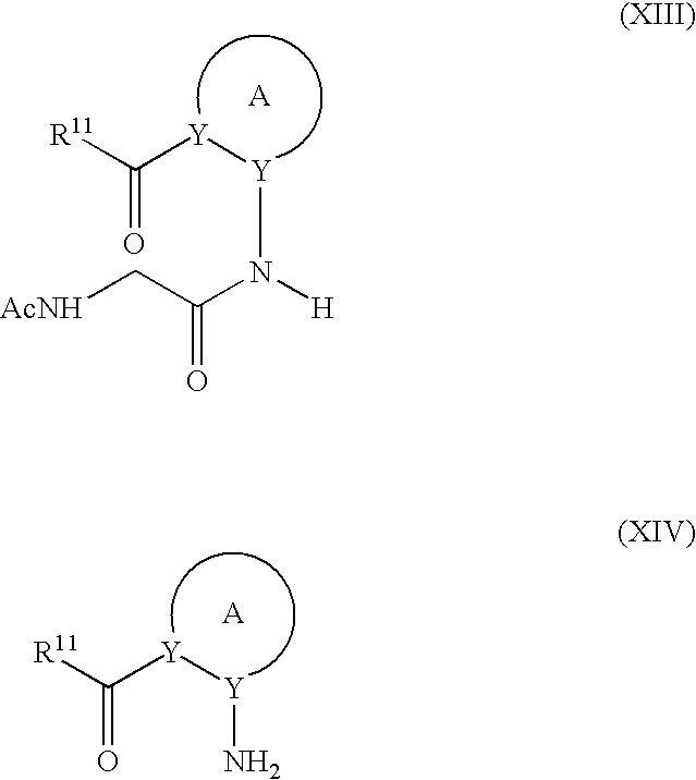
C([R11])([Y][Y]N(C(C[AcNH])=O)[H])=O.N[Y][Y]C(=O)[R11]
